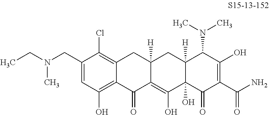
C1(CN(C)CC)=CC(O)=C2C(=C1Cl)CC1([H])C(=C(O)C3(O)C([H])(C1)C(N(C)C)C(O)=C(C(N)=O)C3=O)C2=O
